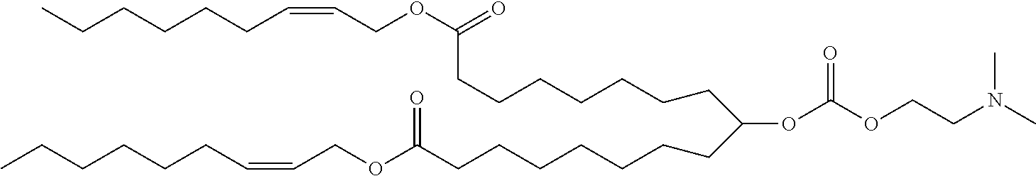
C(CCCCCC(OC(OCCN(C)C)=O)CCCCCCCC(OCC=CCCCCCC)=O)CC(OCC=CCCCCCC)=O
